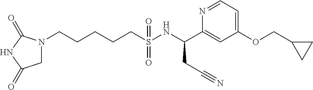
N1(CCCCCS(NC(C2=CC(OCC3CC3)=CC=N2)CC#N)(=O)=O)CC(=O)NC1=O
